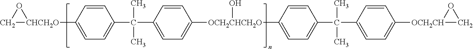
C1[CHCH2O](C2=CC=C(C(C3=CC=C([OCH2CHCH2O](O)C4=CC=C(C(C5=CC=C([OCH2CH]6CO6)C=C5)(C)C)C=C4)C=C3)(C)C)C=C2)O1
